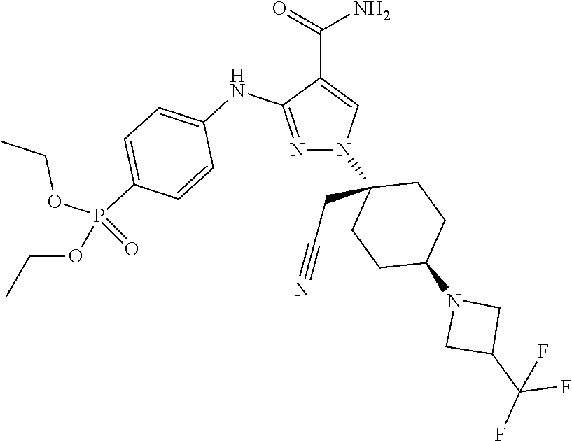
C(C1=CN(C2(CC#N)CCC(N3CC(C(F)(F)F)C3)CC2)N=C1NC1=CC=C(P(OCC)(OCC)=O)C=C1)(=O)N
